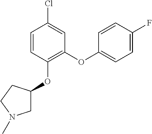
C1=CC(OC2CN(C)CC2)=C(OC2=CC=C(F)C=C2)C=C1Cl
